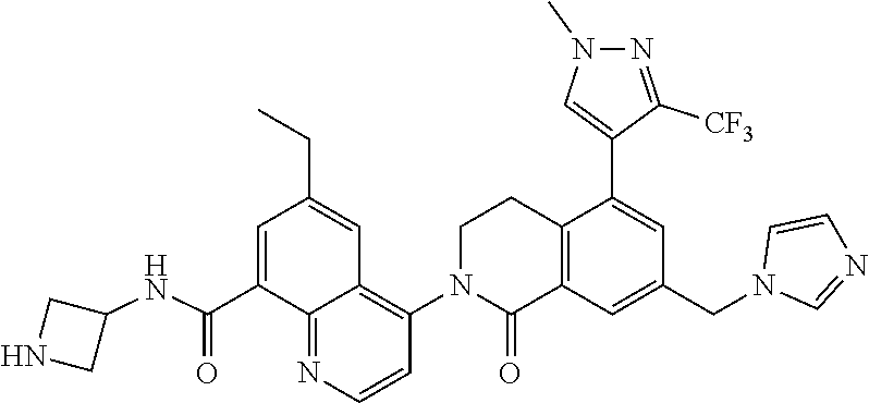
C1(NC(C2=CC(CC)=CC3=C(N4C(=O)C5=C(CC4)C(C4=CN(C)N=C4[CF3])=CC(CN4C=NC=C4)=C5)C=CN=C23)=O)CNC1
